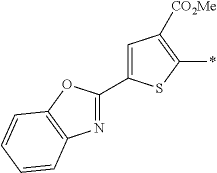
C1=C(C2=NC3=C(O2)C=CC=C3)SC(*)=C1[CO2Me]
